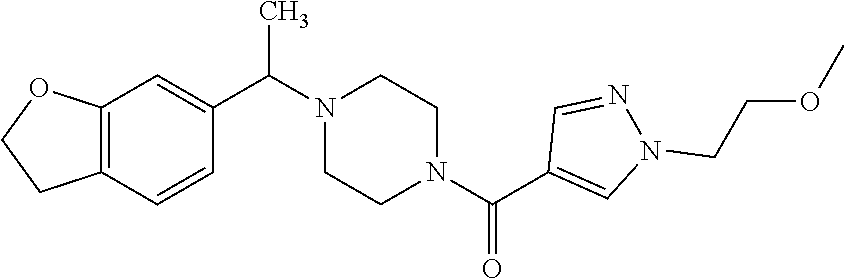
C12=C(C=CC(C(N3CCN(C(C4=CN(CCOC)N=C4)=O)CC3)C)=C1)CCO2
